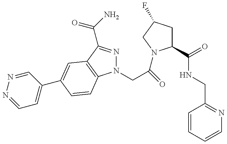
N1(CC(=O)N2C(C(=O)NCC3=NC=CC=C3)CC(F)C2)N=C(C(N)=O)C2=C1C=CC(C1=CC=NN=C1)=C2
